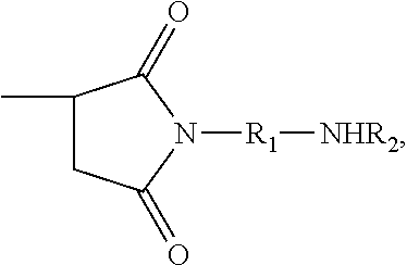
C1(C)CC(=O)N([R1][NHR2])C1=O
